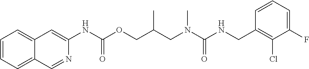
C1=CC=C2C(=C1)C=C(NC(OCC(CN(C)C(=O)NCC1=C(Cl)C(F)=CC=C1)C)=O)N=C2
